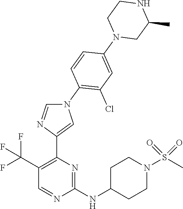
C1(NC2CCN(S(C)(=O)=O)CC2)=NC(C2=CN(C3=C(Cl)C=C(N4CC(C)NCC4)C=C3)C=N2)=C(C(F)(F)F)C=N1
